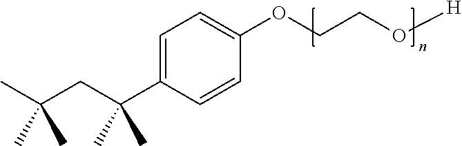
C1(OCCO[H])=CC=C(C(CC(C)(C)C)(C)C)C=C1
